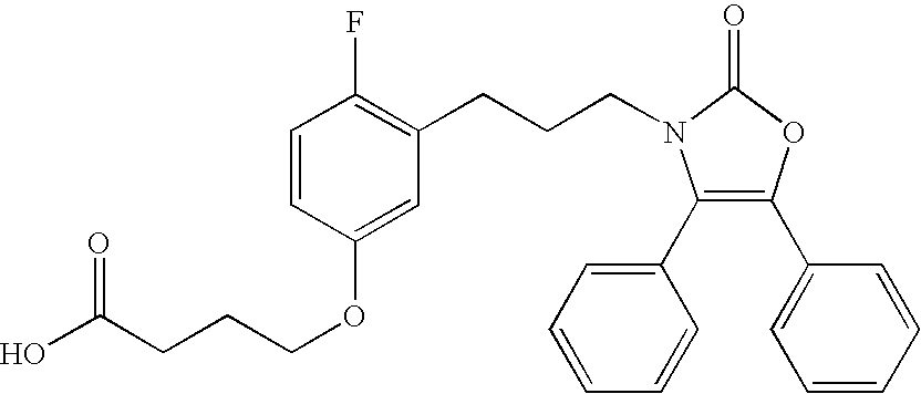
C(CN1C(C2=CC=CC=C2)=C(C2=CC=CC=C2)OC1=O)CC1=C(F)C=CC(OCCCC(O)=O)=C1
